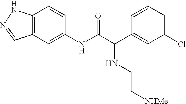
C12=C(C=C(NC(C(C3=CC(Cl)=CC=C3)NCC[NHMe])=O)C=C1)C=NN2
